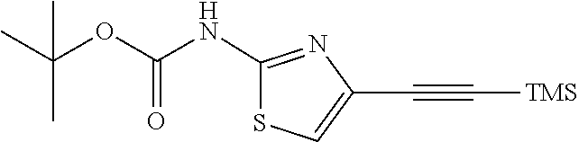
O(C(=O)NC1=NC(C#C[TMS])=CS1)C(C)(C)C
